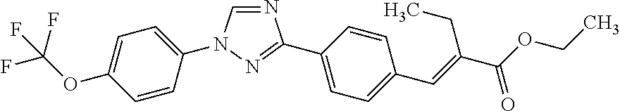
N1=CN(C2=CC=C(OC(F)(F)F)C=C2)N=C1C1=CC=C(C=C(C(OCC)=O)CC)C=C1
